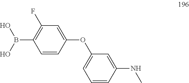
C1(B(O)O)=C(F)C=C(OC2=CC=CC(NC)=C2)C=C1
